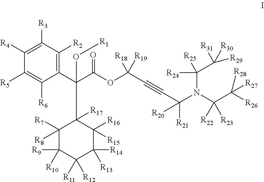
C1([R4])=C([R3])C([R2])=C(C(C(OC(C#CC([R21])(N(C(C([R26])([R28])[R27])([R22])[R23])C(C([R31])([R30])[R29])([R24])[R25])[R20])([R18])[R19])=O)(C2([R17])C([R7])([R8])C([R9])([R10])C([R11])([R12])C([R14])([R13])C2([R16])[R15])O[R1])C([R6])=C1[R5]
